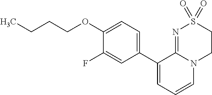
C1(C2=CC=C(OCCCC)C(F)=C2)=CC=CN2C1=NS(=O)(=O)CC2
